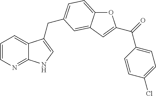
C1=CN=C2C(=C1)C(CC1=CC=C3OC(C(=O)C4=CC=C(Cl)C=C4)=CC3=C1)=CN2
